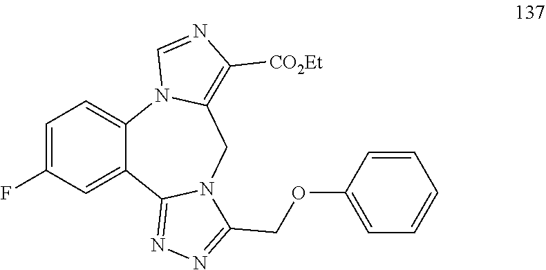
C1=C(F)C=C2C(=C1)N1C(=C([CO2Et])N=C1)CN1C2=NN=C1COC1=CC=CC=C1
